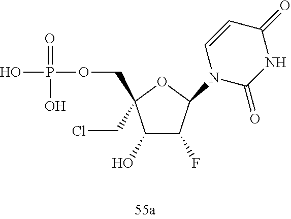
OP(=O)(O)OCC1(CCl)C(O)C(F)C(N2C(=O)NC(=O)C=C2)O1
